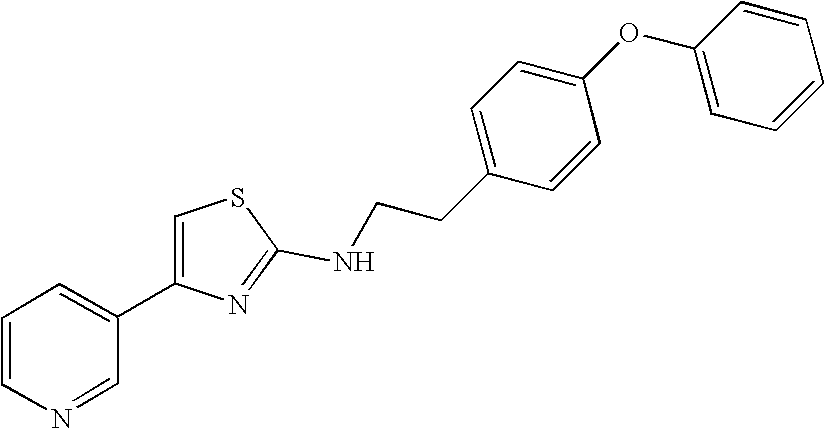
N(C1=NC(C2=CC=CN=C2)=CS1)CCC1=CC=C(OC2=CC=CC=C2)C=C1
